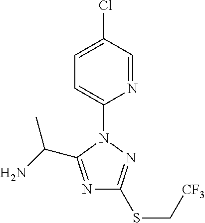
N1=C(C(N)C)N(C2=CC=C(Cl)C=N2)N=C1SC[CF3]
